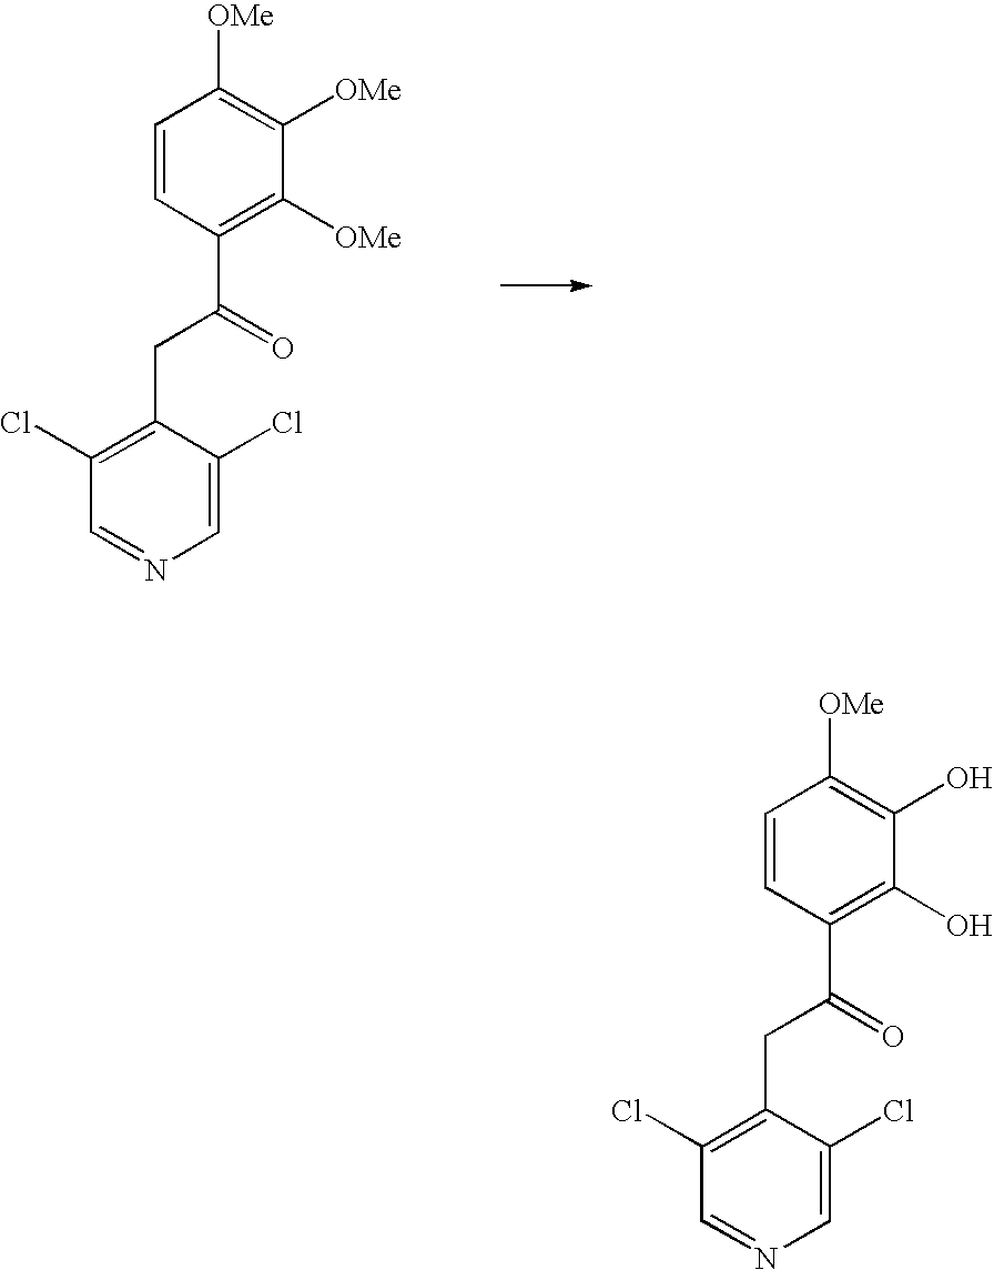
C1=CC(C(=O)CC2=C(Cl)C=NC=C2Cl)=C([OMe])C([OMe])=C1[OMe].C1=CC(C(=O)CC2=C(Cl)C=NC=C2Cl)=C(O)C(O)=C1[OMe]
